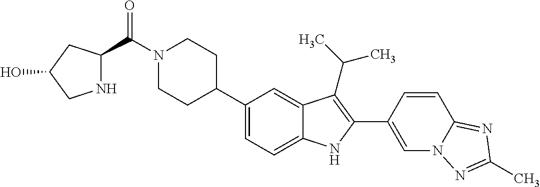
C(N1CCC(C2=CC=C3C(=C2)C(C(C)C)=C(C2=CN4C(=NC(C)=N4)C=C2)N3)CC1)(=O)C1NCC(O)C1
